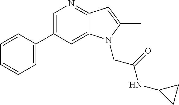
C1(C2=CC=CC=C2)=CN=C2C(=C1)N(CC(=O)NC1CC1)C(C)=C2
